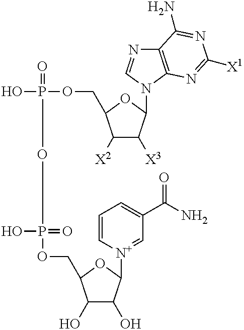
OP(=O)(OP(O)(=O)OCC1C(O)C(O)C([N+]2=CC(C(N)=O)=CC=C2)O1)OCC1C([X2])C([X3])C(N2C=NC3=C2N=C([X1])N=C3N)O1
